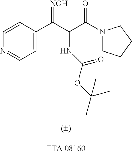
C1=CC(C(C(C(=O)N2CCCC2)NC(OC(C)(C)C)=O)=[NOH])=CC=N1
